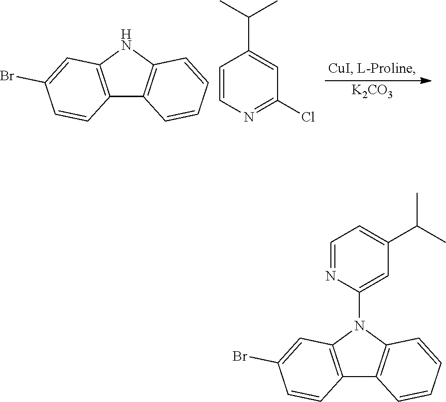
[K2CO3].C1=CN=C(Cl)C=C1C(C)C.C12=C(NC3=C1C=CC=C3)C=C(Br)C=C2.C12=C(N(C3=CC(C(C)C)=CC=N3)C3=C1C=CC=C3)C=C(Br)C=C2
